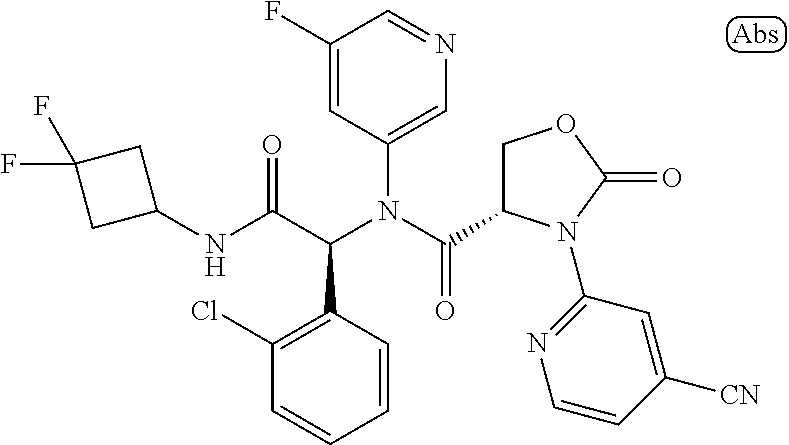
C1(F)=CC(N(C(=O)C2COC(=O)N2C2=NC=CC([CN])=C2)C(C(NC2CC(F)(F)C2)=O)C2=C(Cl)C=CC=C2)=CN=C1
